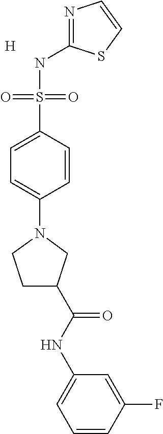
N1=C(NS(C2=CC=C(N3CCC(C(NC4=CC=CC(F)=C4)=O)C3)C=C2)(=O)=O)SC=C1.[H]
